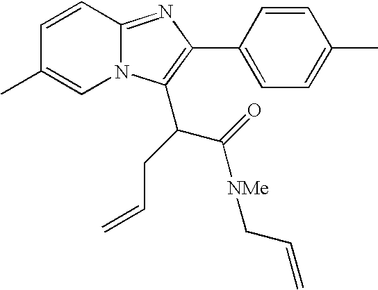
C12=NC(C3=CC=C(C)C=C3)=C(C(CC=C)C(=O)[NMe]CC=C)N1C=C(C)C=C2
